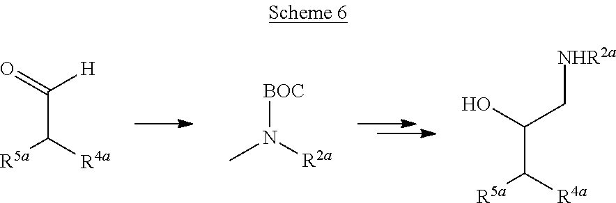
C([R4a])([R5a])C(=O)[H].N([R2a])(C)[BOC].C(C([R4a])[R5a])(O)C[NHR2a]
